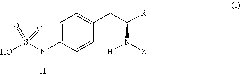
C1=C(N(S(O)(=O)=O)[H])C=CC(CC(N([Z])[H])[R])=C1
